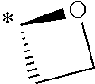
C1CCO1
